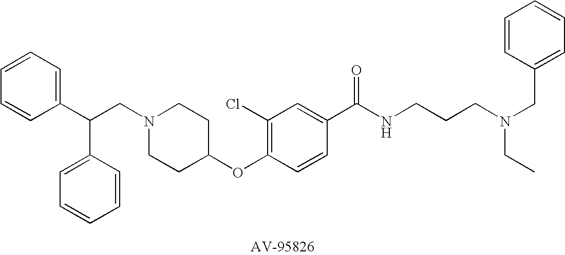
C(CN1CCC(OC2=C(Cl)C=C(C(NCCCN(CC3=CC=CC=C3)CC)=O)C=C2)CC1)(C1=CC=CC=C1)C1=CC=CC=C1
